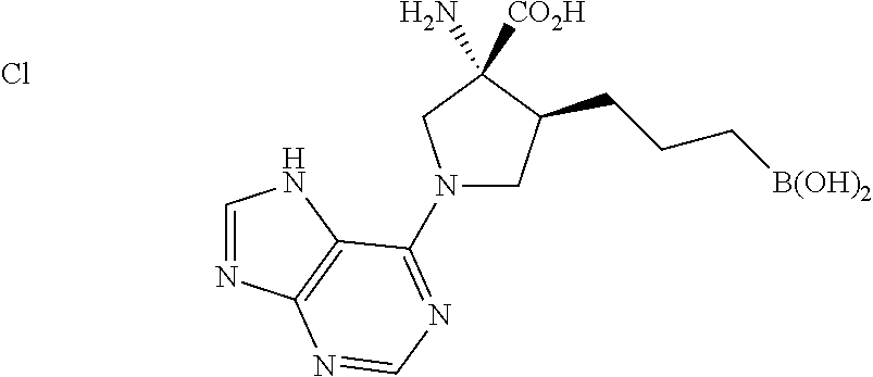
Cl.N1(C2=NC=NC3=C2NC=N3)CC(CCC[B(OH)2])C(N)([CO2H])C1
